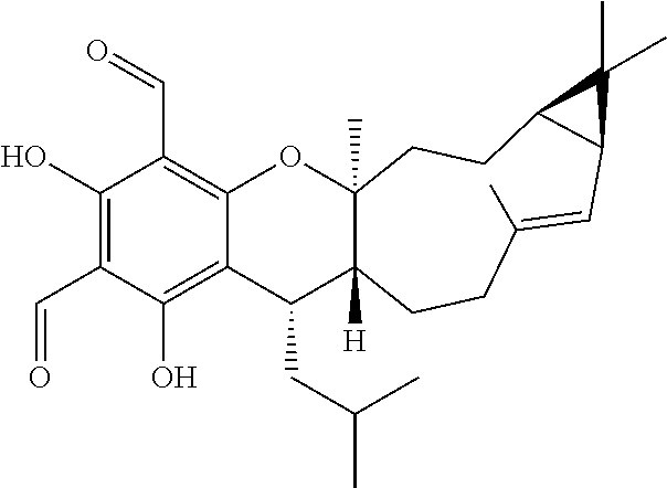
C12=C(C=O)C(O)=C(C=O)C(O)=C1C(CC(C)C)C1([H])C(C)(O2)CCC2C(C=C(C)CC1)C2(C)C
